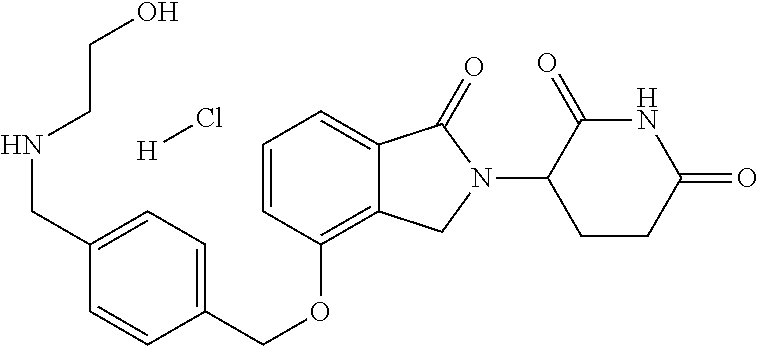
C(OC1=C2C(=CC=C1)C(=O)N(C1C(=O)NC(=O)CC1)C2)C1=CC=C(CNCCO)C=C1.[H]Cl
